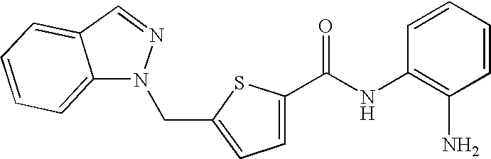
C1=C(C(=O)NC2=C(N)C=CC=C2)SC(CN2N=CC3=CC=CC=C23)=C1
